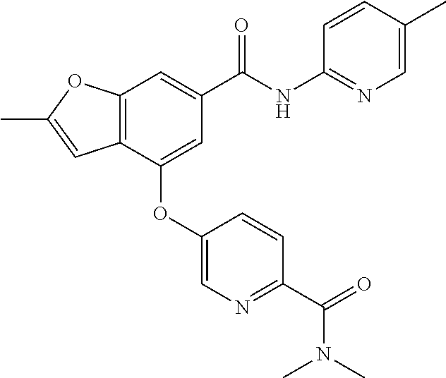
C12=C(C=C(C(NC3=NC=C(C)C=C3)=O)C=C1OC1=CN=C(C(=O)N(C)C)C=C1)OC(C)=C2
